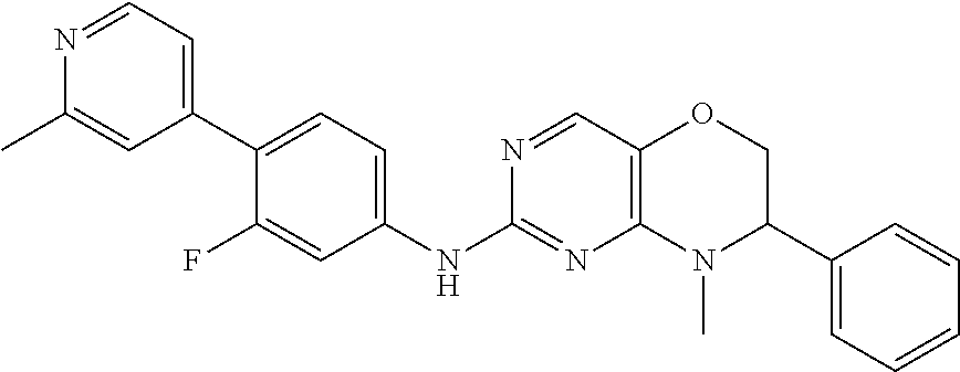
N1=CC2=C(N=C1NC1=CC=C(C3=CC=NC(C)=C3)C(F)=C1)N(C)C(C1=CC=CC=C1)CO2
